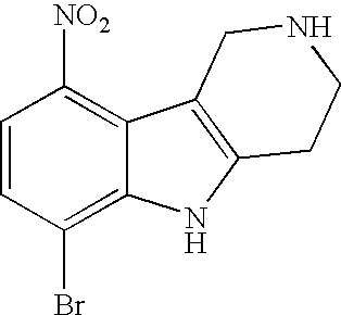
C1=CC(Br)=C2C(=C1[NO2])C1=C(N2)CCNC1
